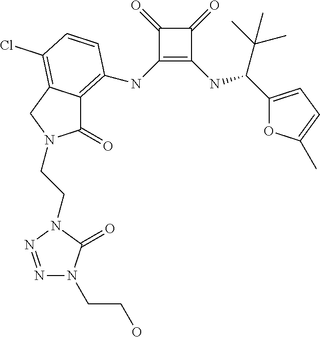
C1(=O)C(NC2=C3C(=O)N(CCN4C(=O)N(CCO)N=N4)CC3=C(Cl)C=C2)=C(NC(C(C)(C)C)C2=CC=C(C)O2)C1=O
